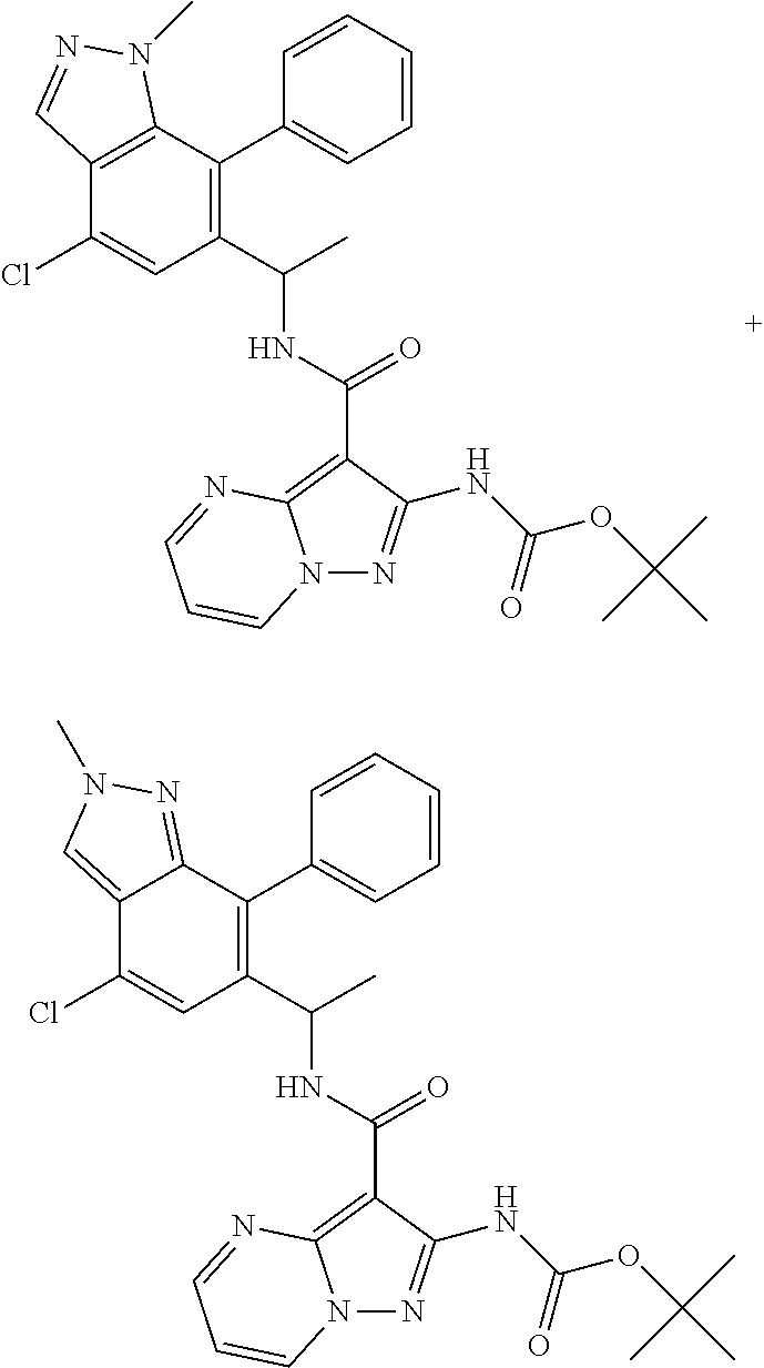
C1(Cl)=CC(C(C)NC(=O)C2=C3N(N=C2NC(OC(C)(C)C)=O)C=CC=N3)=C(C2=CC=CC=C2)C2=C1C=NN2C.C1(Cl)=CC(C(C)NC(=O)C2=C3N(N=C2NC(OC(C)(C)C)=O)C=CC=N3)=C(C2=CC=CC=C2)C2=NN(C)C=C12
